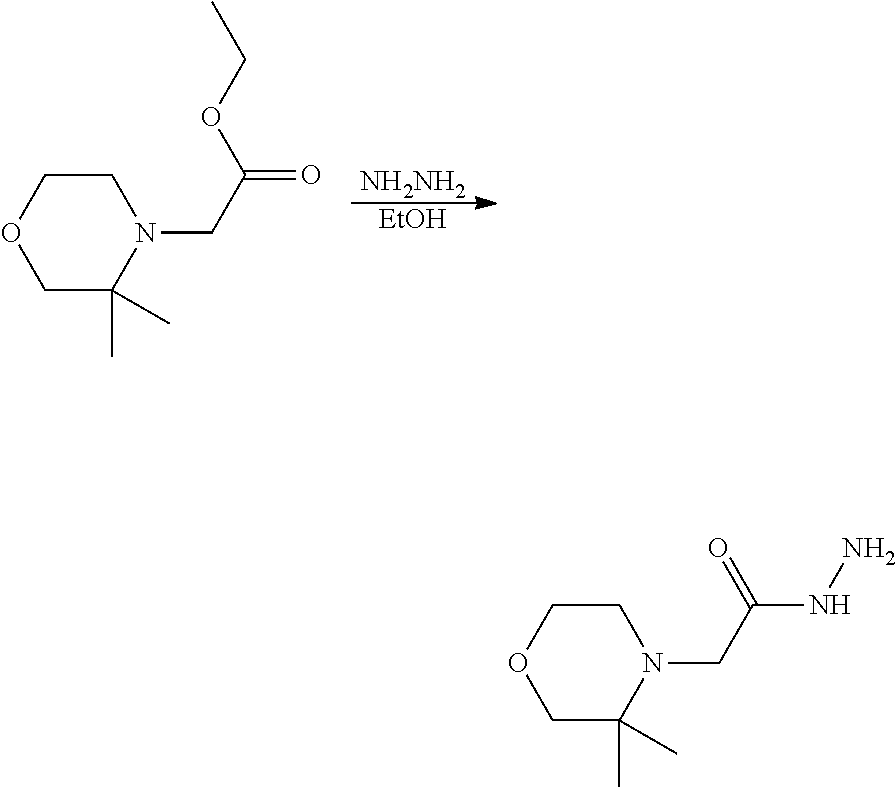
[EtOH].[NH2NH2].C1C(C)(C)N(CC(=O)OCC)CCO1.C1C(C)(C)N(CC(NN)=O)CCO1
